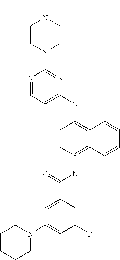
N1=CC=C(OC2=C3C(=C(NC(C4=CC(N5CCCCC5)=CC(F)=C4)=O)C=C2)C=CC=C3)N=C1N1CCN(C)CC1
